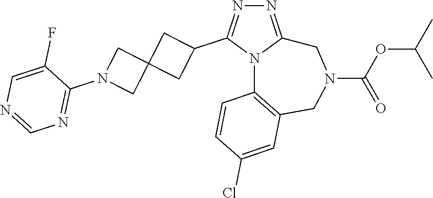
N1=C2N(C(C3CC4(C3)CN(C3=NC=NC=C3F)C4)=N1)C1=C(CN(C(=O)OC(C)C)C2)C=C(Cl)C=C1
